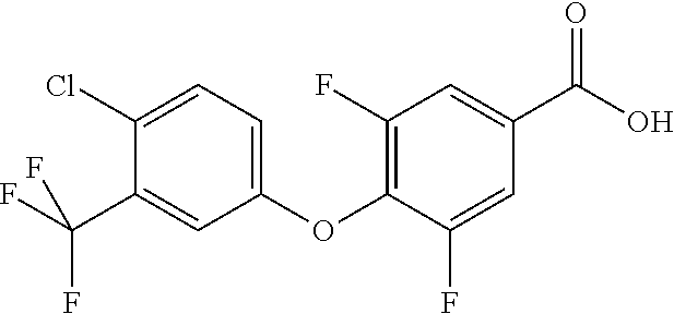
C1(F)=C(OC2=CC=C(Cl)C(C(F)(F)F)=C2)C(F)=CC(C(O)=O)=C1
